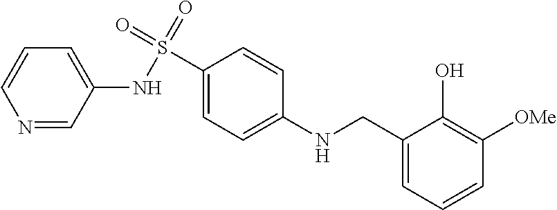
N1=CC(NS(=O)(=O)C2=CC=C(NCC3=CC=CC([OMe])=C3O)C=C2)=CC=C1
